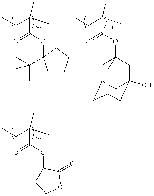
CCC(C)(C(OC1(C(C)(C)C)CCCC1)=O)C.CCC(C)(C(OC12CC3CC(CC(O)(C1)C3)C2)=O)C.CCC(C)(C(OC1CCOC1=O)=O)C
